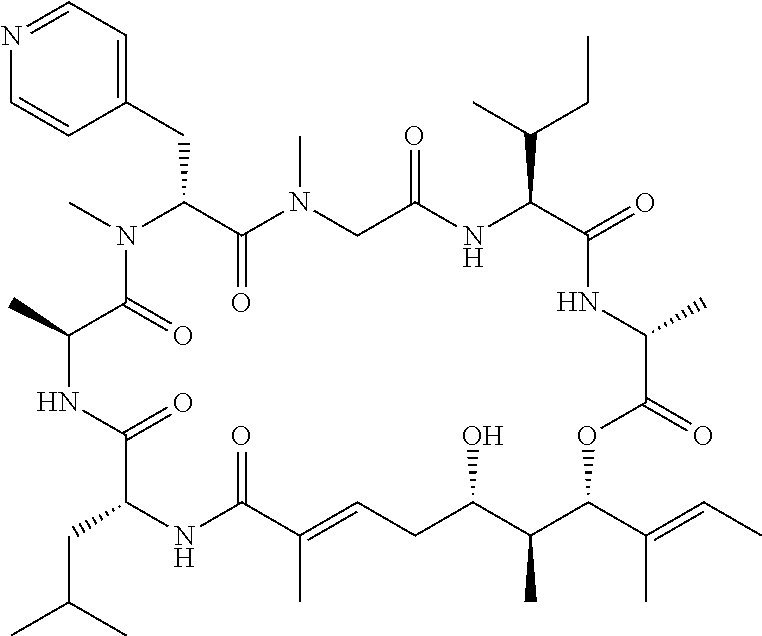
N1=CC=C(CC2C(=O)N(C)CC(=O)NC(C(C)CC)C(=O)NC(C)C(=O)OC(C(C)=CC)C(C)C(O)CC=C(C)C(=O)NC(CC(C)C)C(=O)NC(C)C(=O)N2C)C=C1
